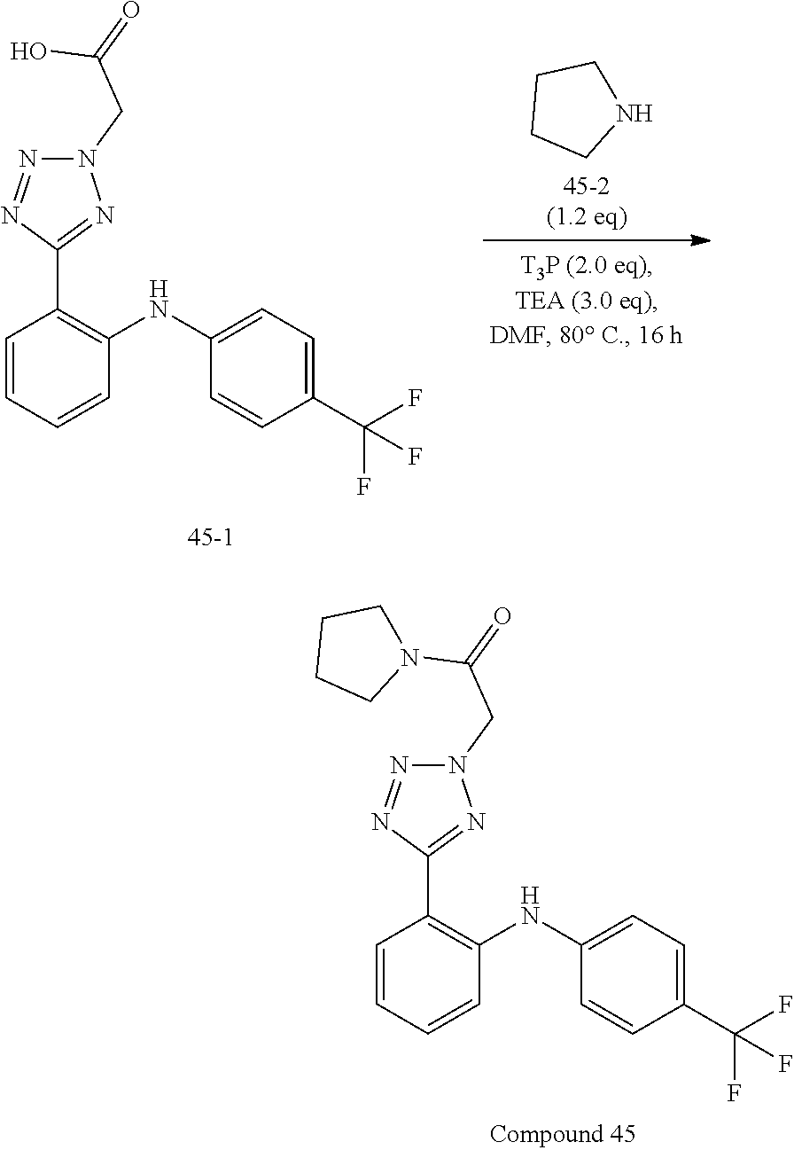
C1=CC=CC(NC2=CC=C(C(F)(F)F)C=C2)=C1C1=NN(CC(=O)N2CCCC2)N=N1.C1=CC=CC(NC2=CC=C(C(F)(F)F)C=C2)=C1C1=NN(CC(=O)O)N=N1.C1CCNC1
